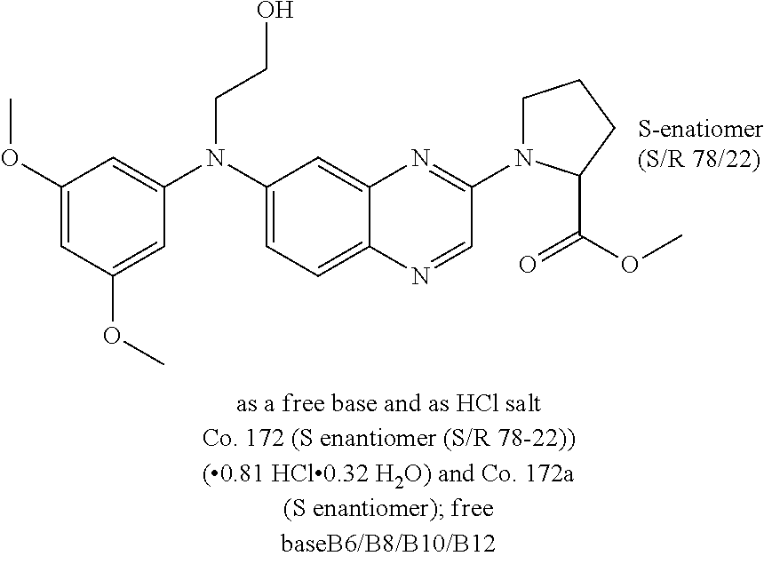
C1(OC)=CC(OC)=CC(N(C2=CC=C3C(=C2)N=C(N2CCCC2C(OC)=O)C=N3)CCO)=C1
